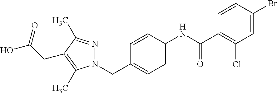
N1(CC2=CC=C(NC(C3=C(Cl)C=C(Br)C=C3)=O)C=C2)N=C(C)C(CC(O)=O)=C1C
